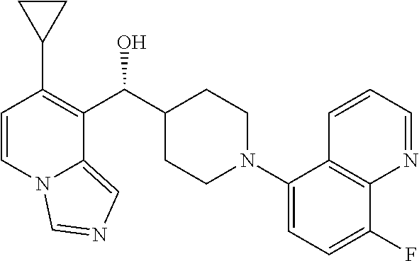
C1=CN2C(=CN=C2)C(C(C2CCN(C3=CC=C(F)C4=C3C=CC=N4)CC2)O)=C1C1CC1
